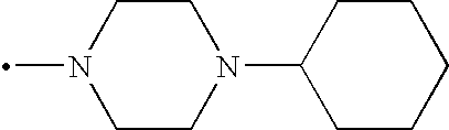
C1CN(C)CCN1C1CCCCC1
